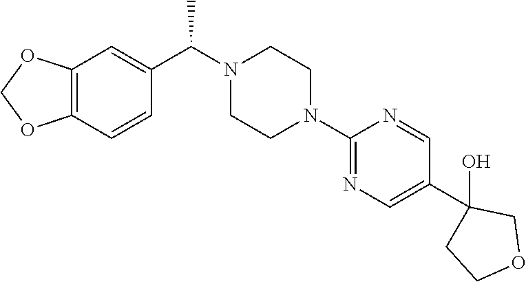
C12=C(C=CC(C(N3CCN(C4=NC=C(C5(O)CCOC5)C=N4)CC3)C)=C1)OCO2
